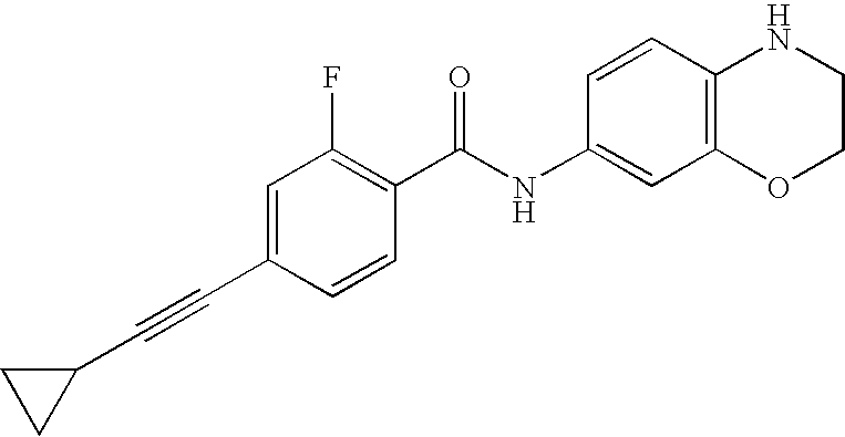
C1(C#CC2CC2)=CC(F)=C(C(NC2=CC3=C(C=C2)NCCO3)=O)C=C1
